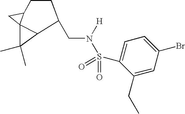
C1(C)(C)C2C13C(C3)CCC2CN(S(=O)(C1=CC=C(Br)C=C1CC)=O)[H]
